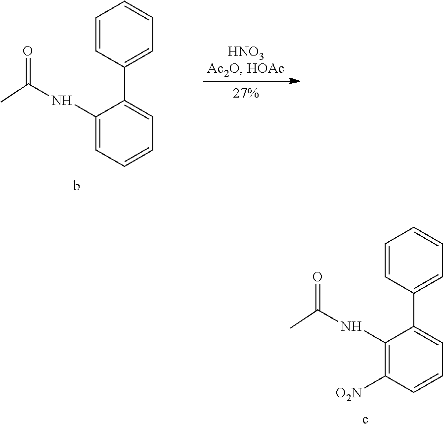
C1=CC(C2=CC=CC=C2NC(=O)C)=CC=C1.C1=CC(C2=CC=CC([O2N])=C2NC(=O)C)=CC=C1
